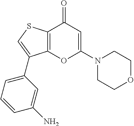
C12=C(SC=C1C1=CC=CC(N)=C1)C(=O)C=C(N1CCOCC1)O2
